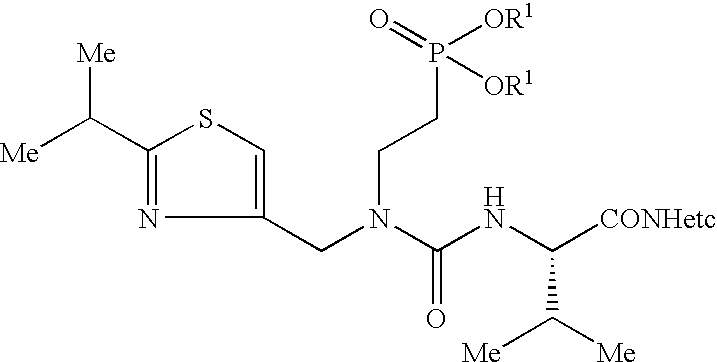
[Me]C(C1=NC(CN(C(NC([CONHetc])C([Me])[Me])=O)CCP([OR1])(=O)[OR1])=CS1)[Me]
